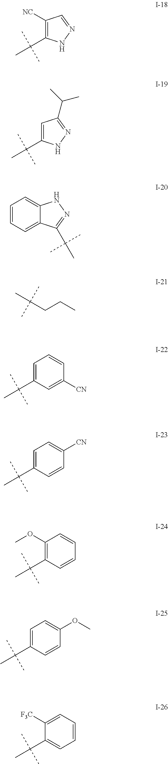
C1=C(C(C)(C)C)C=C([CN])C=C1.C1=CC=C2C(=C1)NN=C2C(C)(C)C.C(CC)C(C)(C)C.C1=C(C(C)(C)C)C=CC([CN])=C1.C1(OC)=C(C(C)(C)C)C=CC=C1.C1=C(C(C)(C)C)C=CC(OC)=C1.C1(C(C)(C)C)=CC=CC=C1[F3C].C1=C(C(C)(C)C)NN=C1C(C)C.C1([NC])=C(C(C)(C)C)NN=C1
